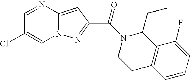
C1=NC2=CC(C(N3C(CC)C4=C(CC3)C=CC=C4F)=O)=NN2C=C1Cl
